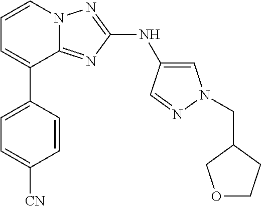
C1=C(C2=CC=CN3C2=NC(NC2=CN(CC4COCC4)N=C2)=N3)C=CC([CN])=C1
